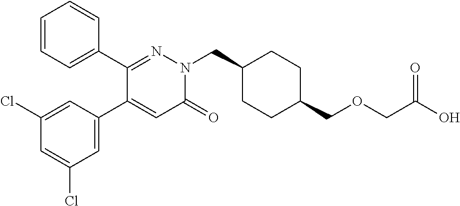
C1=CC=C(C2=NN(CC3CCC(COCC(O)=O)CC3)C(=O)C=C2C2=CC(Cl)=CC(Cl)=C2)C=C1
